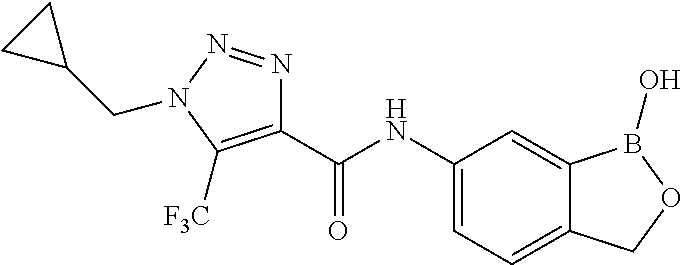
C1(C(NC2=CC=C3C(=C2)B(O)OC3)=O)=C([F3C])N(CC2CC2)N=N1
